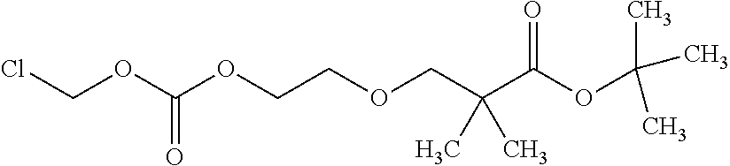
C(OC(OCCOCC(C)(C(=O)OC(C)(C)C)C)=O)Cl
